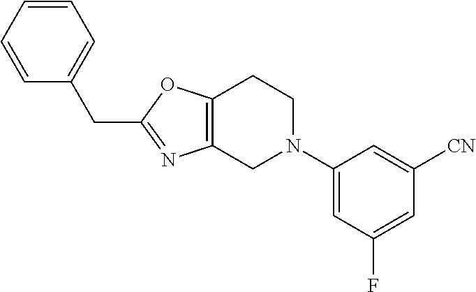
C(C1=CC=CC=C1)C1=NC2=C(O1)CCN(C1=CC(F)=CC([CN])=C1)C2
